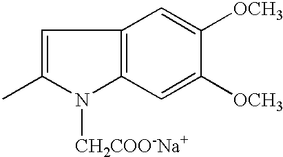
C1=C(C)N([CH2COO-Na+])C2=C1C=C([OCH3])C([OCH3])=C2
